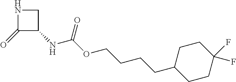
C1(=O)C(NC(OCCCCC2CCC(F)(F)CC2)=O)CN1
